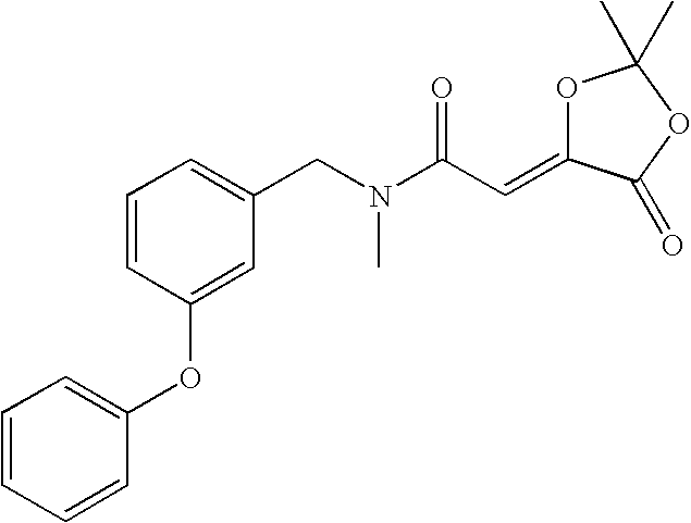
C1=CC(OC2=CC=CC=C2)=CC(CN(C)C(C=C2OC(C)(C)OC2=O)=O)=C1
